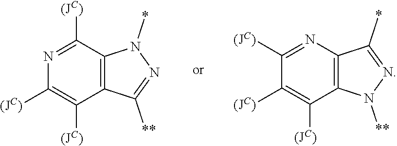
N1=C([(JC)])C2=C(C([(JC)])=C1[(JC)])C([**])=NN2*.C1([(JC)])=NC2=C(C([(JC)])=C1[(JC)])N([**])N=C2*
